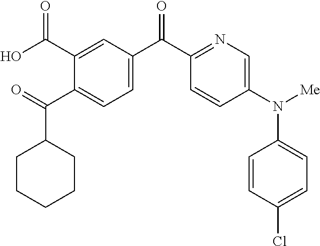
C1(C(C2=CC=C(C(C3=NC=C(N([Me])C4=CC=C(Cl)C=C4)C=C3)=O)C=C2C(O)=O)=O)CCCCC1
